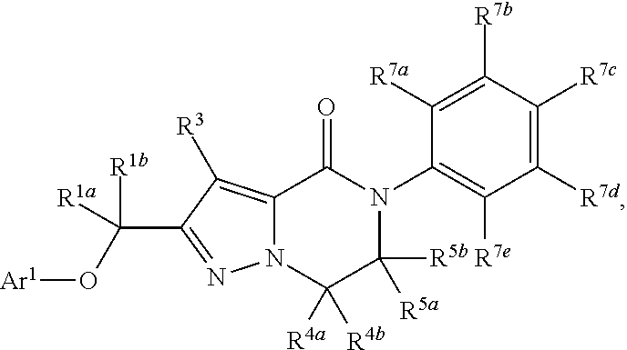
C12=C([R3])C(C([R1b])([R1a])O[Ar1])=NN1C([R4a])([R4b])C([R5b])([R5a])N(C1=C([R7e])C([R7d])=C([R7c])C([R7b])=C1[R7a])C2=O
